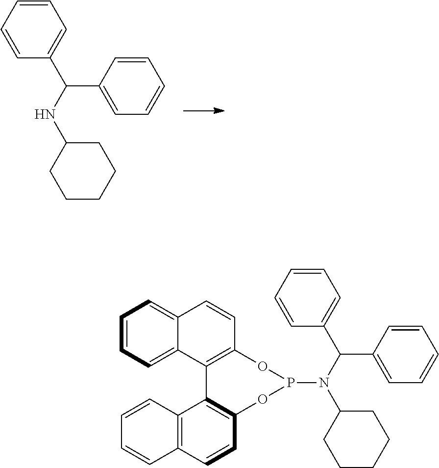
C1=CC(C(NC2CCCCC2)C2=CC=CC=C2)=CC=C1.C1=CC=C2C(=C1)C=CC1=C2C2=C(C=CC3=C2C=CC=C3)OP(N(C(C2=CC=CC=C2)C2=CC=CC=C2)C2CCCCC2)O1
